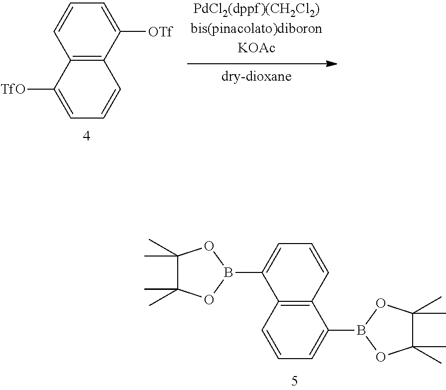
C12=C(C([OTf])=CC=C1)C=CC=C2[TfO].C12=C(C=CC=C1B1OC(C)(C)C(C)(C)O1)C(B1OC(C)(C)C(C)(C)O1)=CC=C2
